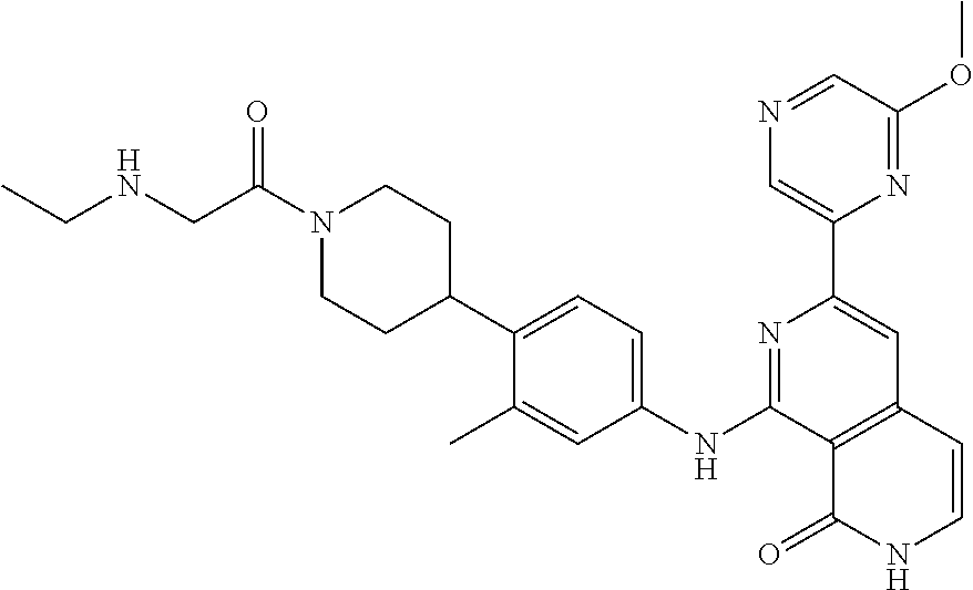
C12=C(C=CNC1=O)C=C(C1=CN=CC(OC)=N1)N=C2NC1=CC=C(C2CCN(C(CNCC)=O)CC2)C(C)=C1
